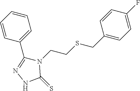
C1(C2=CC=CC=C2)=NNC(=S)N1CCSCC1=CC=C(F)C=C1
